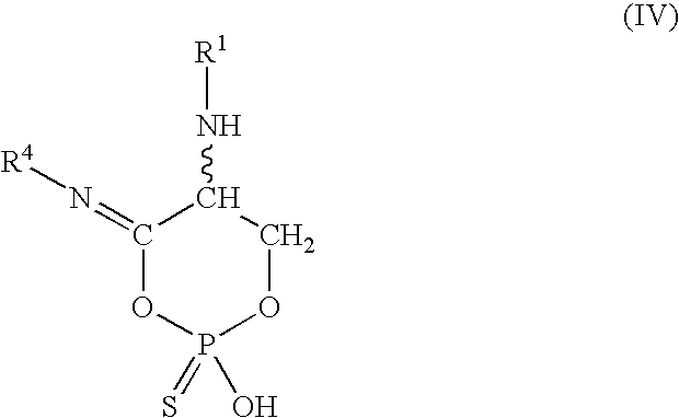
C1(=N[R4])OP(O)(=S)OCC1N[R1]
